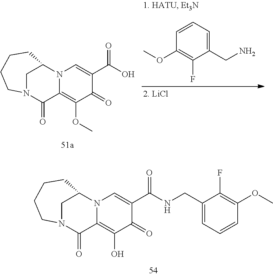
C1(=O)C(C(=O)NCC2=CC=CC(OC)=C2F)=CN2C(=C1O)C(=O)N1CC2CCCC1.C1(=O)C(C(=O)O)=CN2C(=C1OC)C(=O)N1CC2CCCC1.C1(CN)=CC=CC(OC)=C1F
